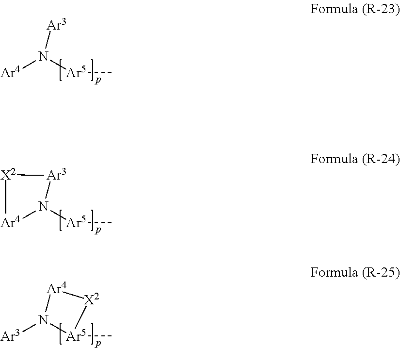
[Ar3]N([Ar5]C)[Ar4].[Ar3]1N([Ar5]C)[Ar4][X2]1.[Ar4]1N([Ar3])[Ar5](C)[X2]1
